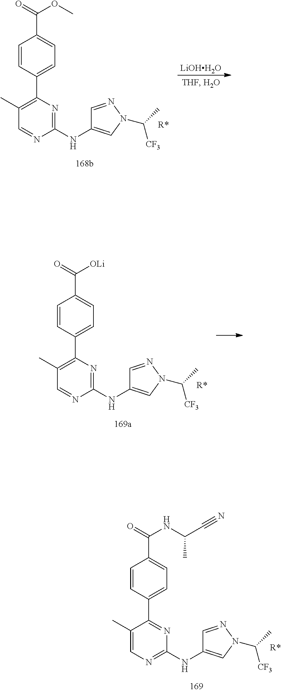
C1(C)=C(C2=CC=C(C(=O)OC)C=C2)N=C(NC2=CN(C(C)[CF3])N=C2)N=C1.[LiOHH2O].C1(C)=C(C2=CC=C(C(=O)[OLi])C=C2)N=C(NC2=CN(C(C)[CF3])N=C2)N=C1.C1(C)=CN=C(NC2=CN(C(C)[CF3])N=C2)N=C1C1=CC=C(C(=O)NC(C#N)C)C=C1
